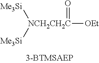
[NCH2CH2C]([OEt])([Me3Si])([Me3Si])=O
